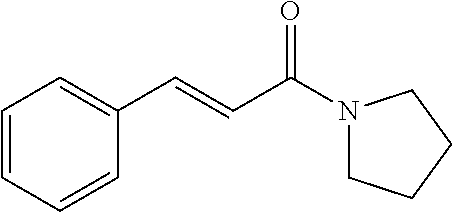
C1=CC=CC(C=CC(N2CCCC2)=O)=C1
